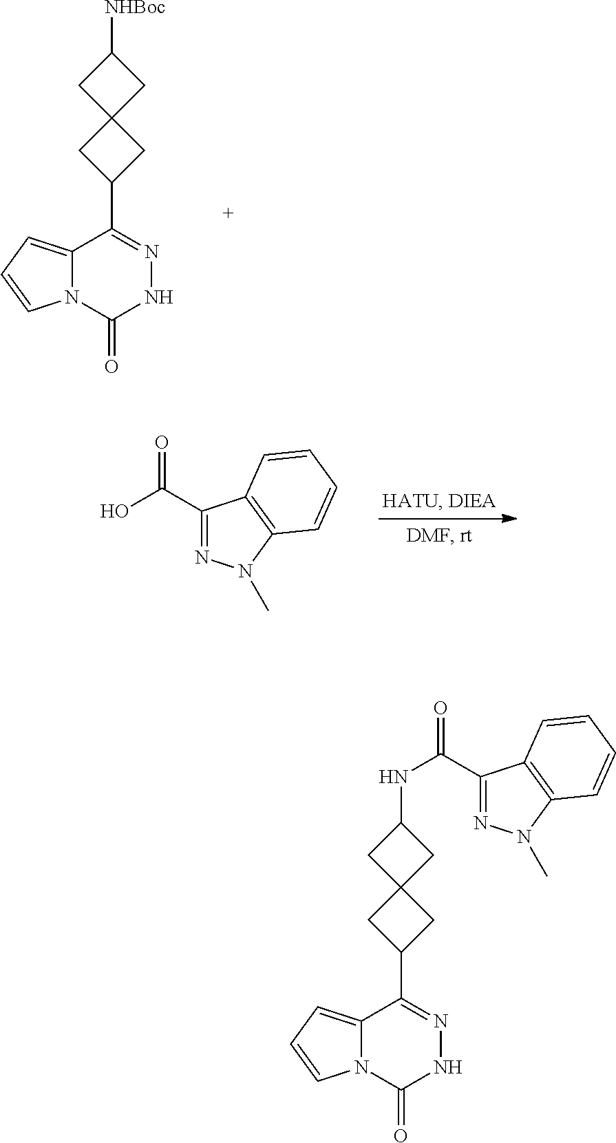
C1([NHBoc])CC2(C1)CC(C1=NNC(=O)N3C1=CC=C3)C2.OC(C1=NN(C)C2=C1C=CC=C2)=O.C1(NC(=O)C2=NN(C)C3=C2C=CC=C3)CC2(C1)CC(C1=NNC(=O)N3C1=CC=C3)C2
